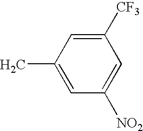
C1(C)=CC([NO2])=CC([CF3])=C1
